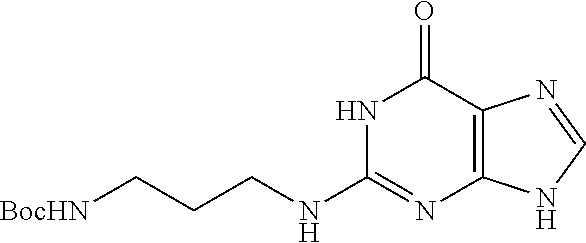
[BocHN]CCCNC1=NC2=C(C(=O)N1)N=CN2
